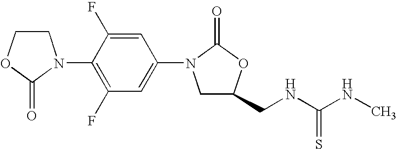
C1COC(=O)N1C1=C(F)C=C(N2CC(CNC(=S)NC)OC2=O)C=C1F
